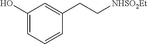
C1(O)=CC=CC(CC[NHSO2Et])=C1
